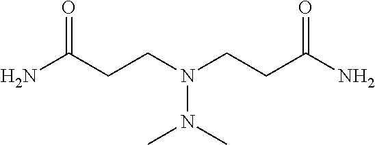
NC(CCN(CCC(N)=O)N(C)C)=O
